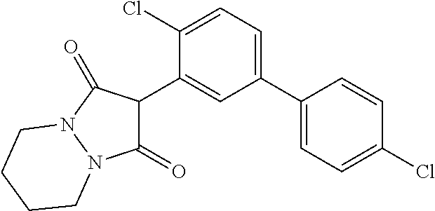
C1(C2C(=O)N3N(C2=O)CCCC3)=CC(C2=CC=C(Cl)C=C2)=CC=C1Cl
